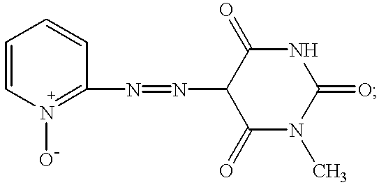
C1=CN(O)=C(N=NC2C(=O)N(C)C(=O)NC2=O)C=C1
